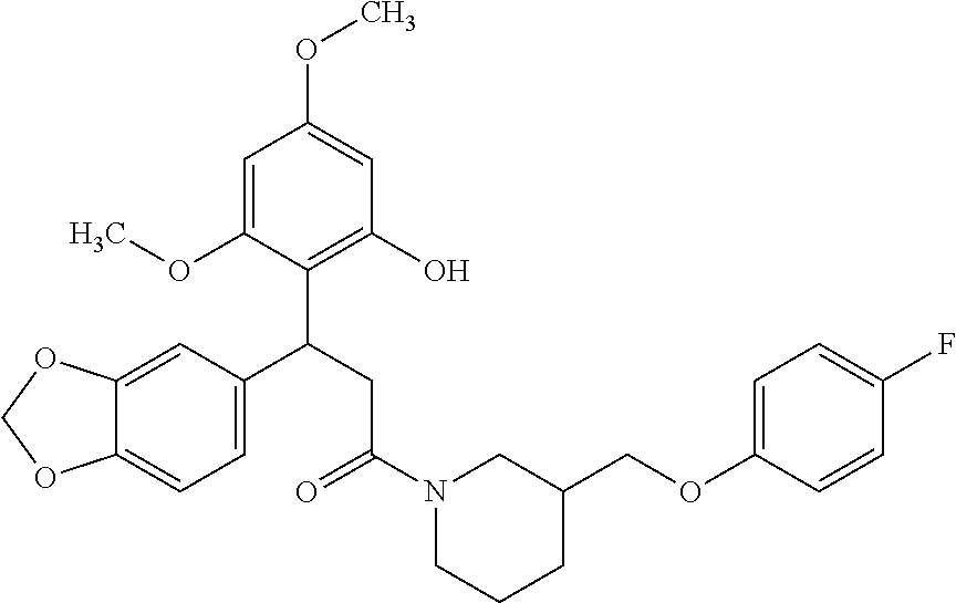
C1=C(OC)C(C(CC(N2CCCC(COC3=CC=C(F)C=C3)C2)=O)C2=CC=C3C(=C2)OCO3)=C(O)C=C1OC
